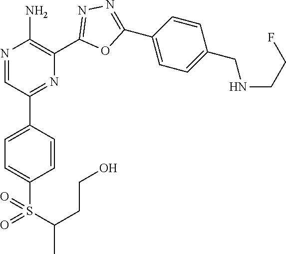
N1=CC(C2=CC=C(S(=O)(C(C)CCO)=O)C=C2)=NC(C2=NN=C(C3=CC=C(CNCCF)C=C3)O2)=C1N
